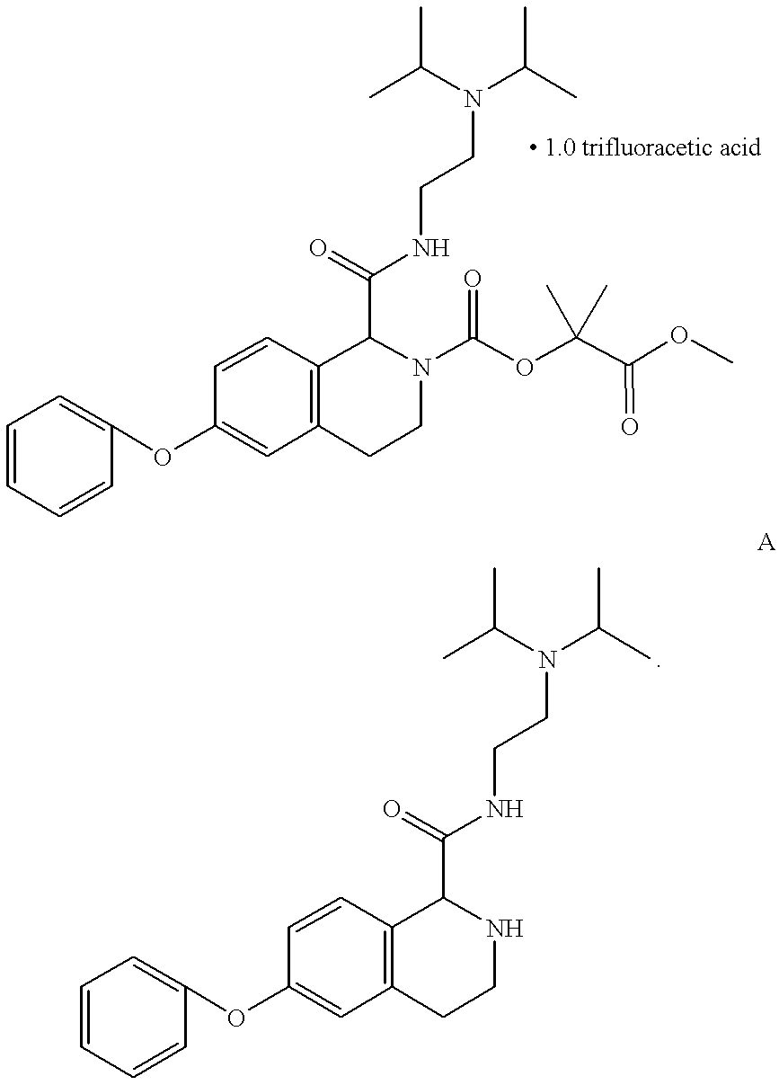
O(C1=CC2=C(C=C1)C(C(=O)NCCN(C(C)C)C(C)C)N(C(=O)OC(C(OC)=O)(C)C)CC2)C1=CC=CC=C1.O(C1=CC2=C(C=C1)C(C(=O)NCCN(C(C)C)C(C)C)NCC2)C1=CC=CC=C1
